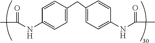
C1=CC(CC2=CC=C(NC(C)=O)C=C2)=CC=C1NC(C)=O
